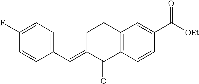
C1(F)=CC=C(C=C2C(=O)C3=C(CC2)C=C(C([OEt])=O)C=C3)C=C1
